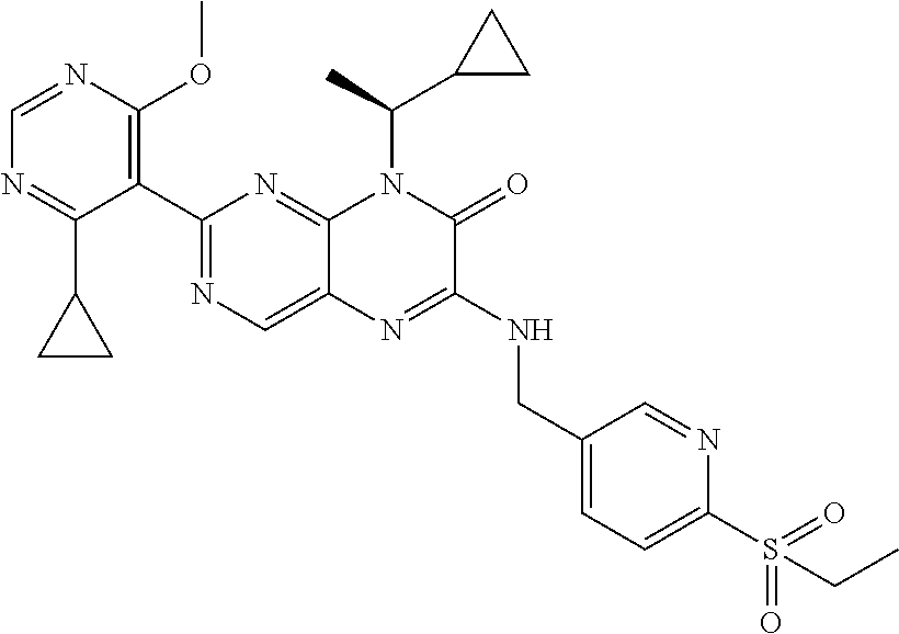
C1=NC(OC)=C(C2=NC=C3C(=N2)N(C(C2CC2)C)C(=O)C(NCC2=CC=C(S(=O)(=O)CC)N=C2)=N3)C(C2CC2)=N1
